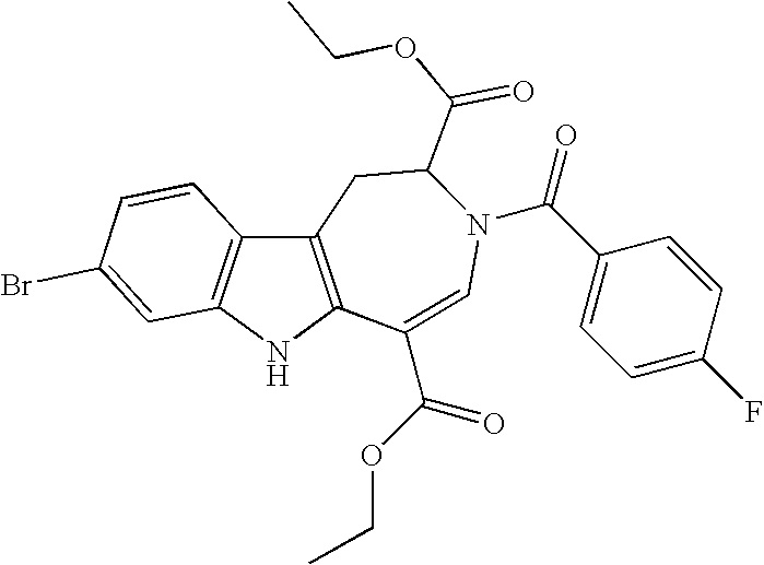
C12=C(NC3=C1C=CC(Br)=C3)C(C(OCC)=O)=CN(C(C1=CC=C(F)C=C1)=O)C(C(OCC)=O)C2
